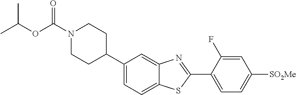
N1(C(OC(C)C)=O)CCC(C2=CC=C3C(=C2)N=C(C2=CC=C([SO2Me])C=C2F)S3)CC1
